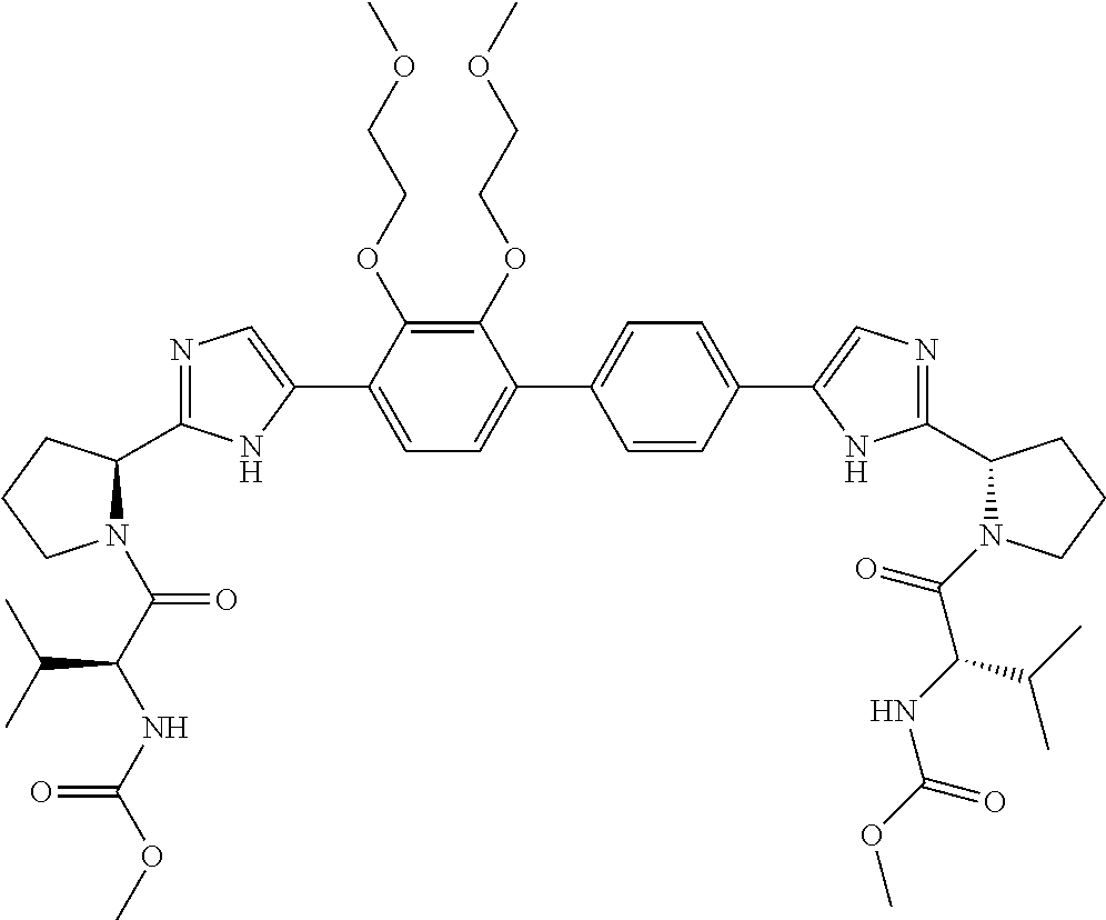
C1(OCCOC)=C(OCCOC)C(C2=CN=C(C3N(C(C(NC(OC)=O)C(C)C)=O)CCC3)N2)=CC=C1C1=CC=C(C2=CN=C(C3N(C(=O)C(NC(OC)=O)C(C)C)CCC3)N2)C=C1
